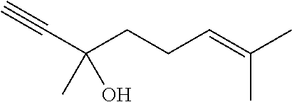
C(CCC=C(C)C)(C#C)(C)O
